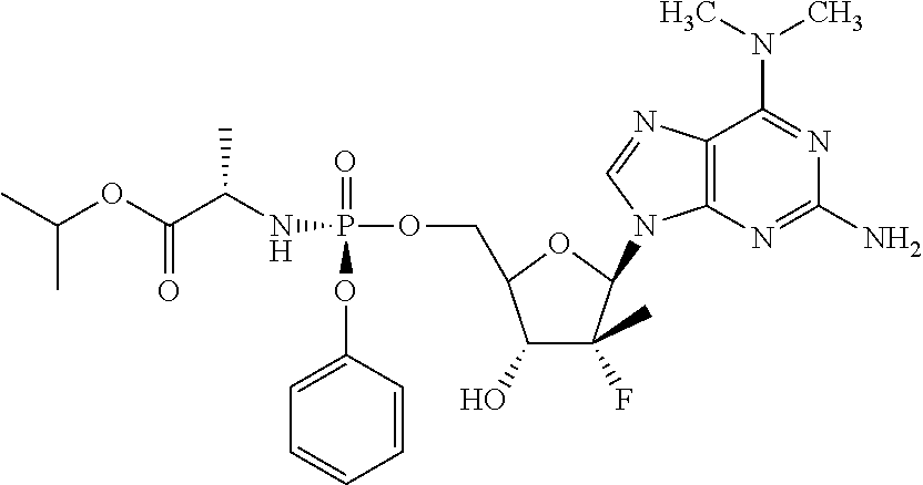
CC(OC(C(NP(OCC1C(O)C(F)(C)C(N2C3=C(C(N(C)C)=NC(N)=N3)N=C2)O1)(OC1=CC=CC=C1)=O)C)=O)C
